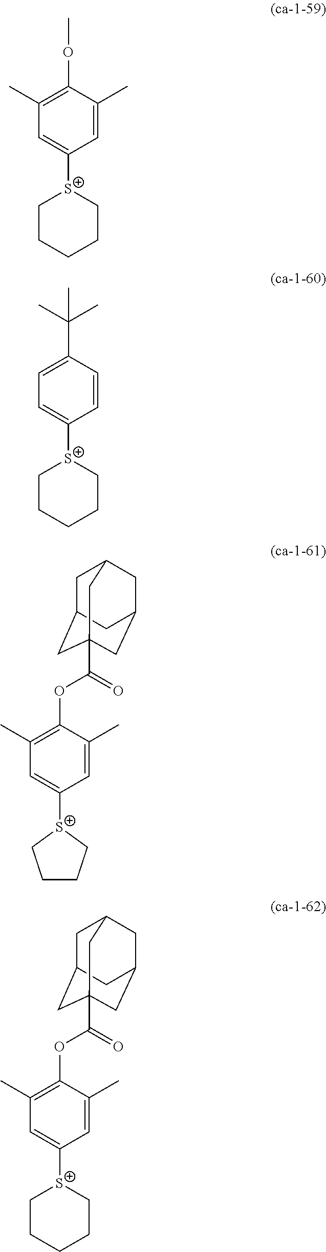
C1CCCC[S+]1C1=CC(C)=C(OC)C(C)=C1.C1CCCC[S+]1C1=CC=C(C(C)(C)C)C=C1.C1([S+]2CCCC2)=CC(C)=C(OC(=O)C23CC4CC(CC(C2)C4)C3)C(C)=C1.C1CCCC[S+]1C1=CC(C)=C(OC(=O)C23CC4CC(CC(C2)C4)C3)C(C)=C1
